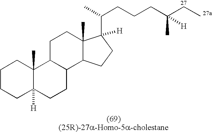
C1CCC2([H])C(C)(C1)C1C(CC2)C2C(C)(CC1)C([H])(C(C)CCCC(CC)(C)[H])CC2
